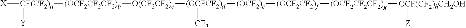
[X][CF(CF2)a]([(OCF2CF2CF2)b][O(CF2CF2)c][(OCFCF2)d]([CF3])[(OCF2)e][(OCF2CF2)f][(OCF2CF2CF2)g][OCF(CF2)hCH2OH][Z])[Y]
